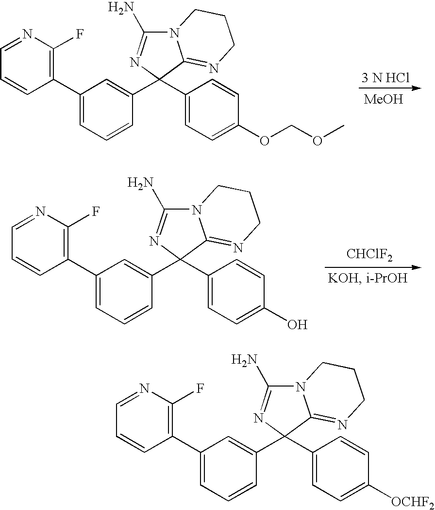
C1(C2=CC=CC(C3(C4=CC=C(OCOC)C=C4)N=C(N)N4C3=NCCC4)=C2)=C(F)N=CC=C1.[MeOH].C1(C2=CC=CC(C3(C4=CC=C(O)C=C4)N=C(N)N4C3=NCCC4)=C2)=C(F)N=CC=C1.[CHClF2].C1(C2=CC=CC(C3(C4=CC=C([OCHF2])C=C4)N=C(N)N4C3=NCCC4)=C2)=C(F)N=CC=C1
